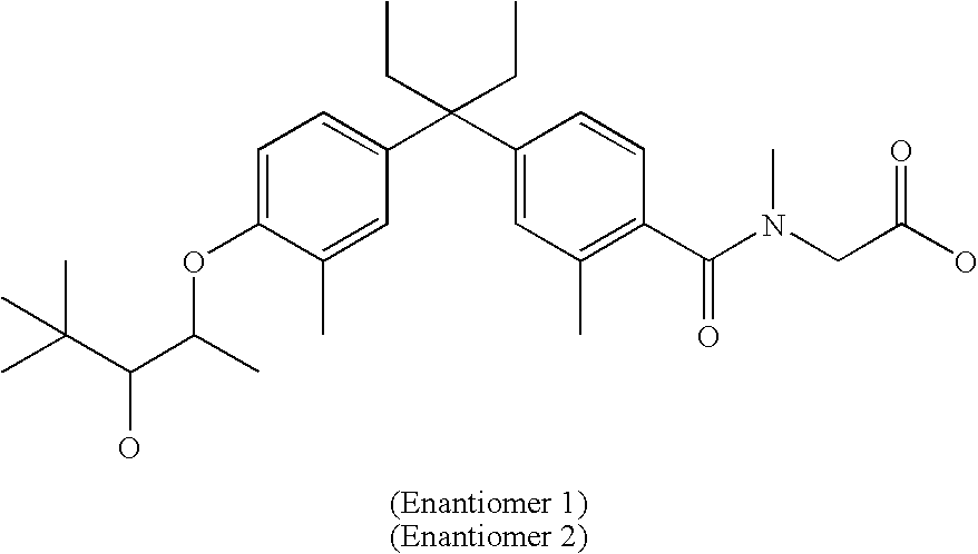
C1=C(OC(C(O)C(C)(C)C)C)C(C)=CC(C(C2=CC(C)=C(C(N(CC(O)=O)C)=O)C=C2)(CC)CC)=C1
